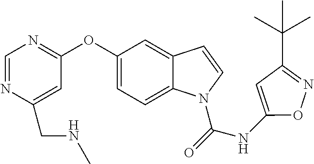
C1(OC2=NC=NC(CNC)=C2)=CC=C2C(=C1)C=CN2C(=O)NC1=CC(C(C)(C)C)=NO1
